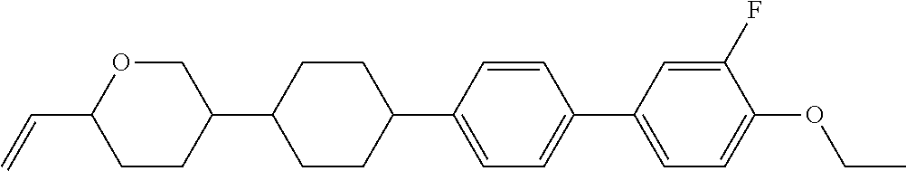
C1OC(C=C)CCC1C1CCC(C2=CC=C(C3=CC=C(OCC)C(F)=C3)C=C2)CC1
